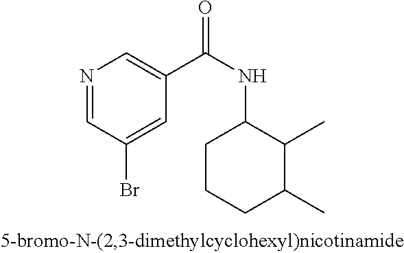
N1=CC(Br)=CC(C(NC2CCCC(C)C2C)=O)=C1
